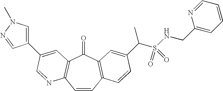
C1=CC2=C(C(=O)C3=C1N=CC(C1=CN(C)N=C1)=C3)C=C(C(S(=O)(=O)NCC1=CC=CC=N1)C)C=C2
